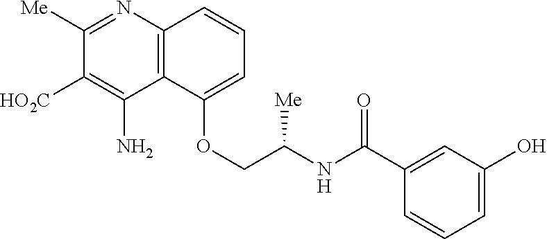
C1([Me])=NC2=C(C(N)=C1[HO2C])C(OCC(NC(C1=CC(O)=CC=C1)=O)[Me])=CC=C2
